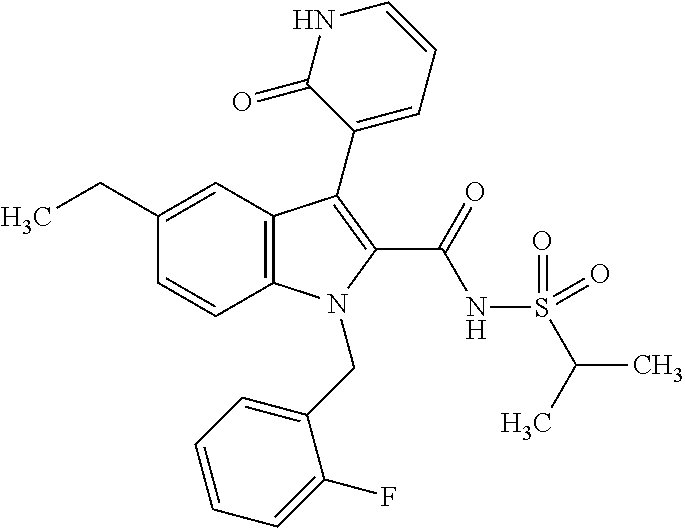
C1(CC)=CC2=C(C=C1)N(CC1=CC=CC=C1F)C(C(NS(C(C)C)(=O)=O)=O)=C2C1=CC=CNC1=O
